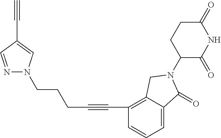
C1(=O)CCC(N2C(=O)C3=CC=CC(C#CCCCN4N=CC(C#C)=C4)=C3C2)C(=O)N1
